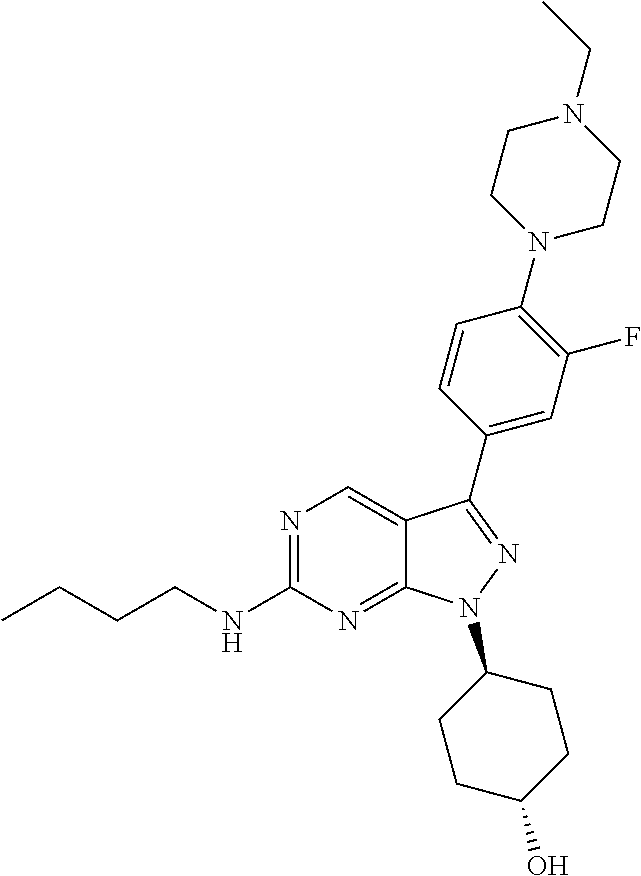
N1=C(NCCCC)N=C2C(=C1)C(C1=CC(F)=C(N3CCN(CC)CC3)C=C1)=NN2C1CCC(O)CC1
